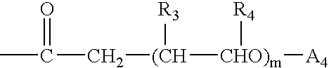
CC(C[(CH]([CHO)m]([A4])[R4])[R3])=O
